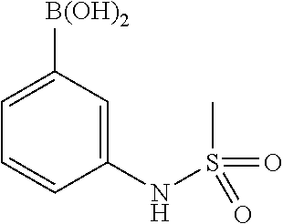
C1(NS(=O)(C)=O)=CC([B(OH)2])=CC=C1
